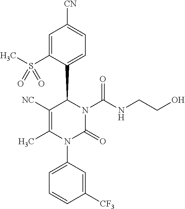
C1=C(S(C)(=O)=O)C(C2C([NC])=C(C)N(C3=CC=CC([CF3])=C3)C(=O)N2C(NCCO)=O)=CC=C1[CN]
